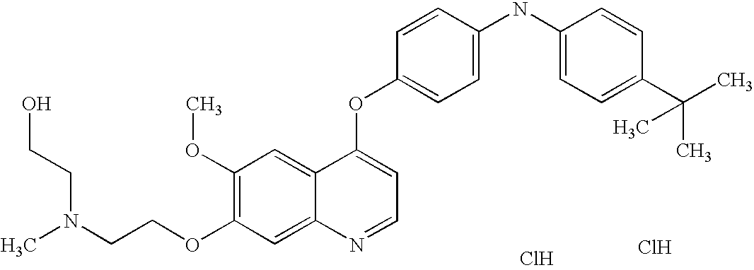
C1(OC)=C(OCCN(C)CCO)C=C2C(=C1)C(OC1=CC=C(NC3=CC=C(C(C)(C)C)C=C3)C=C1)=CC=N2.Cl.Cl
